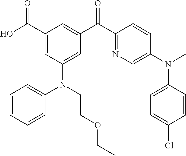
C1(C(O)=O)=CC(N(C2=CC=CC=C2)CCOCC)=CC(C(C2=NC=C(N(C)C3=CC=C(Cl)C=C3)C=C2)=O)=C1
